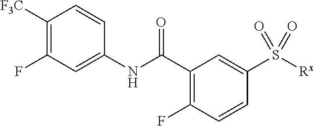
C1([F3C])=C(F)C=C(NC(C2=C(F)C=CC(S([Rx])(=O)=O)=C2)=O)C=C1
